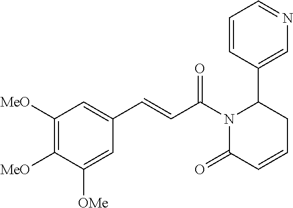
C1([MeO])=C([MeO])C([OMe])=CC(C=CC(N2C(=O)C=CCC2C2=CN=CC=C2)=O)=C1
